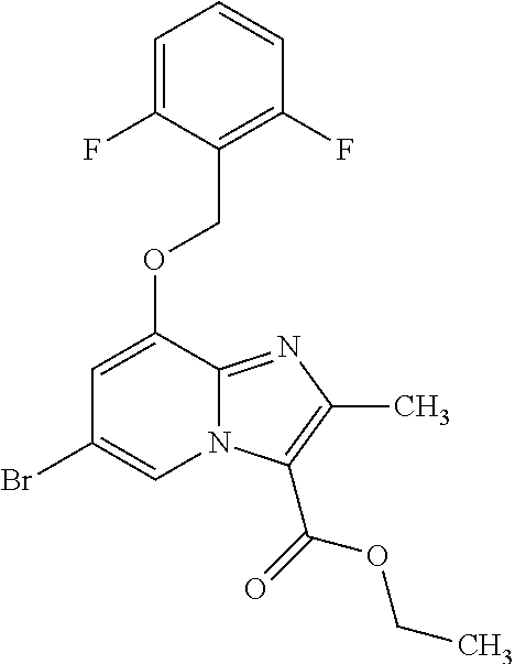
C1(F)=C(COC2=CC(Br)=CN3C2=NC(C)=C3C(OCC)=O)C(F)=CC=C1
